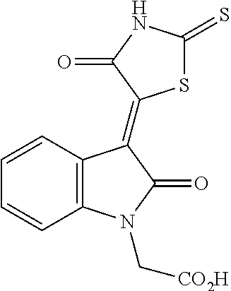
C12=C(C=CC=C1)C(=C1SC(=S)NC1=O)C(=O)N2C[CO2H]
